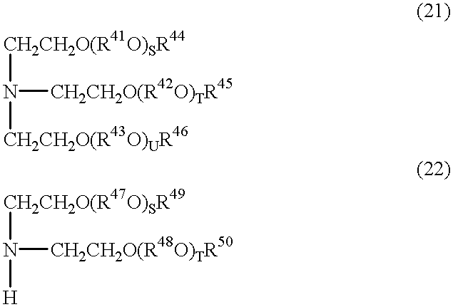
[CH2CH2O(R41O)SR44]N([CH2CH2O(R43O)UR46])[CH2CH2O(R42O)TR45].[CH2CH2O(R47O)SR49]N([H])[CH2CH2O(R48O)TR50]
